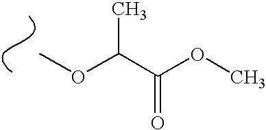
COC(C(OC)=O)C
